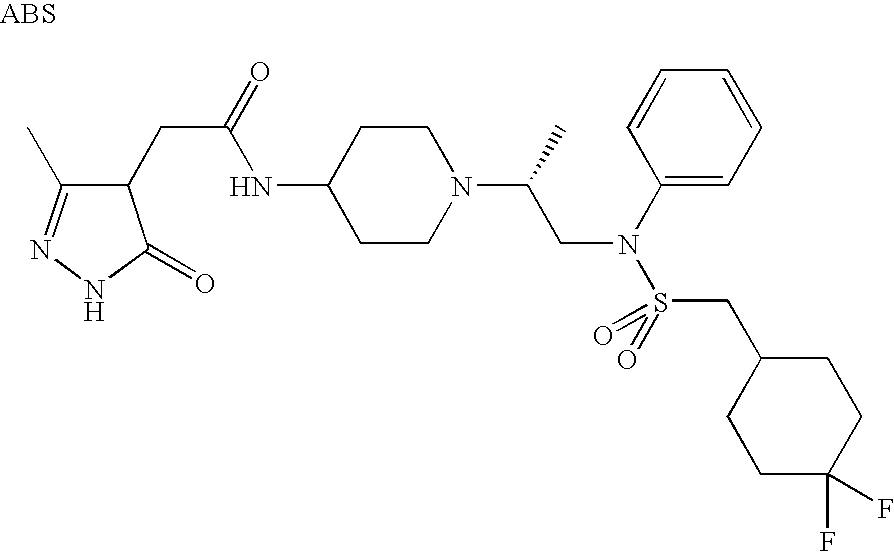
N1C(=O)C(CC(=O)NC2CCN(C(C)CN(S(=O)(CC3CCC(F)(F)CC3)=O)C3=CC=CC=C3)CC2)C(C)=N1
